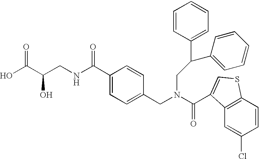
C(N(CC1=CC=C(C(NCC(C(O)=O)O)=O)C=C1)C(=O)C1=CSC2=C1C=C(Cl)C=C2)C(C1=CC=CC=C1)C1=CC=CC=C1
